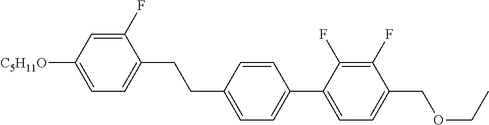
C1(F)=CC([C5H11O])=CC=C1CCC1=CC=C(C2=CC=C(COCC)C(F)=C2F)C=C1
